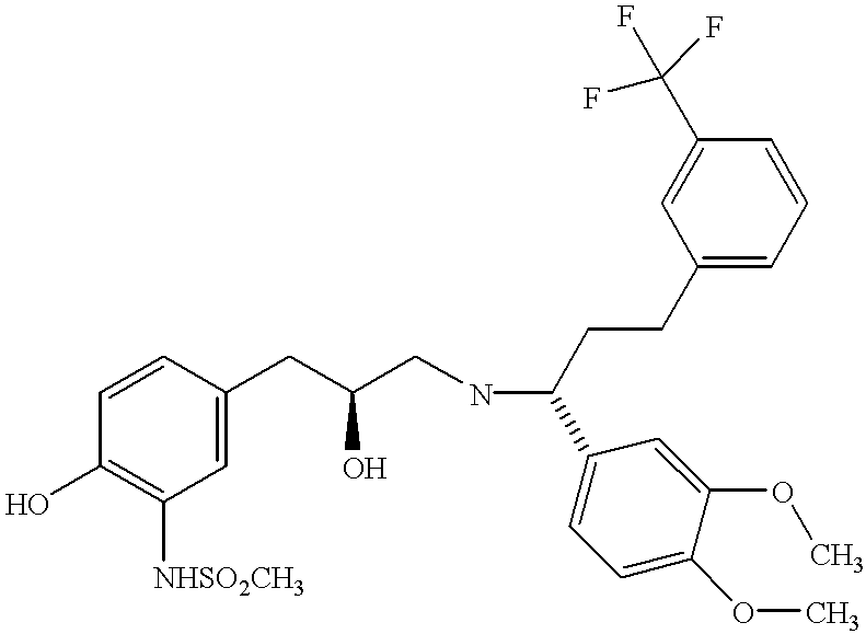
C1=CC(CC(CNC(C2=CC=C(OC)C(OC)=C2)CCC2=CC=CC(C(F)(F)F)=C2)O)=CC([NHSO2CH3])=C1O
